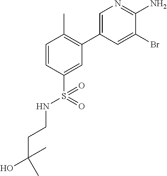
C1=C(C2=C(C)C=CC(S(NCCC(C)(O)C)(=O)=O)=C2)C=C(Br)C(N)=N1
